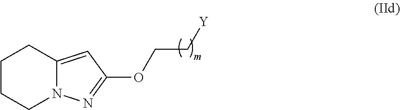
C1CCN2C(=CC(OCC[Y])=N2)C1
